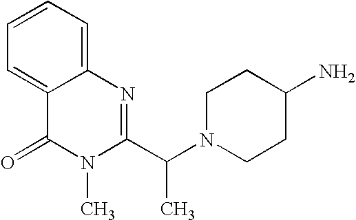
C1=C2C(=CC=C1)N=C(C(N1CCC(N)CC1)C)N(C)C2=O
